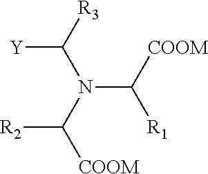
[R3]C(N(C([COOM])[R2])C([COOM])[R1])[Y]
